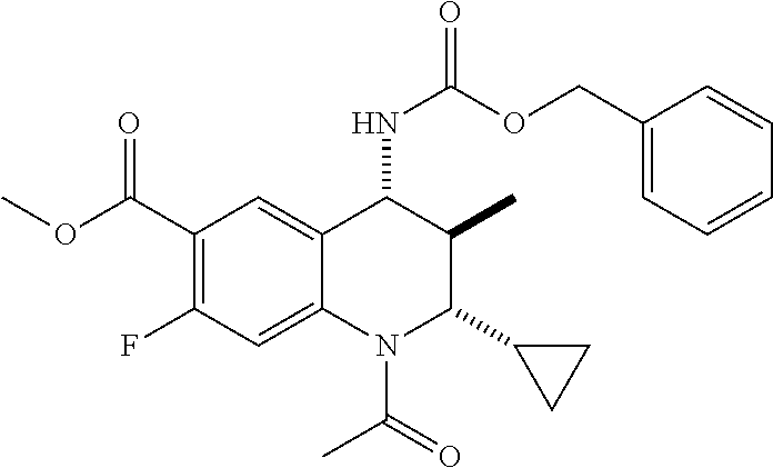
C1(C(OC)=O)=C(F)C=C2C(=C1)C(NC(OCC1=CC=CC=C1)=O)C(C)C(C1CC1)N2C(C)=O
